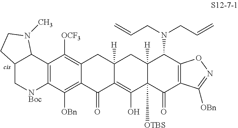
C12=C(C([OBn])=C3C(=C1[OCF3])CC1([H])C(=C(O)C4([OTBS])C([H])(C1)C(N(CC=C)CC=C)C1=C(C4=O)C([OBn])=NO1)C3=O)[NBoc]CC1C2N(C)CC1
